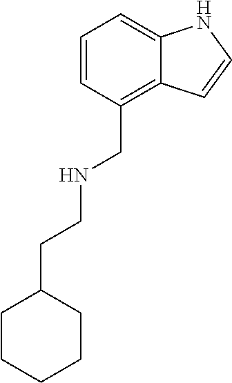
C1=CC=C2C(=C1CNCCC1CCCCC1)C=CN2
